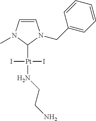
C1=CN(C)C([Pt](NCCN)(I)I)N1CC1=CC=CC=C1
